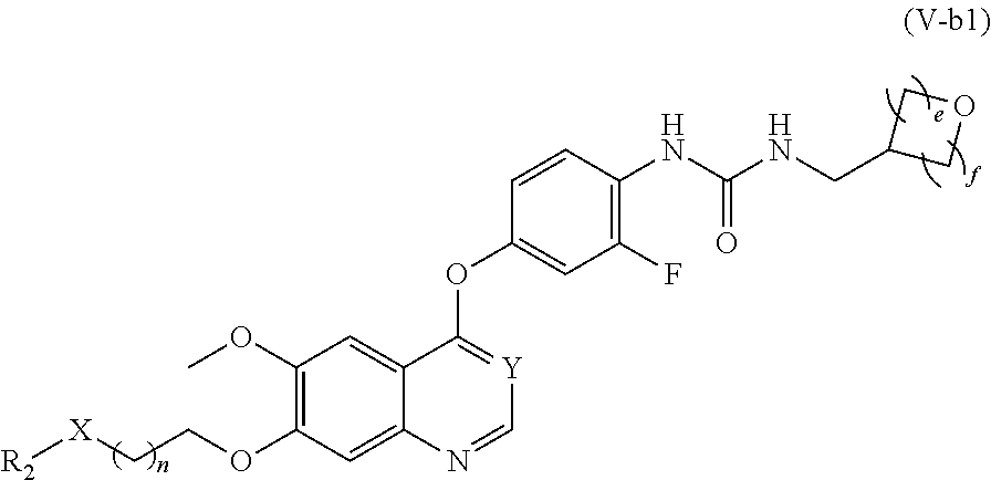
C1(OC)=C(OCC[X][R2])C=C2C(=C1)C(OC1=CC(F)=C(NC(NCC3COC3)=O)C=C1)=[Y]C=N2
